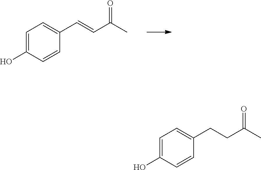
C1=C(O)C=CC(C=CC(C)=O)=C1.C1=C(O)C=CC(CCC(C)=O)=C1
